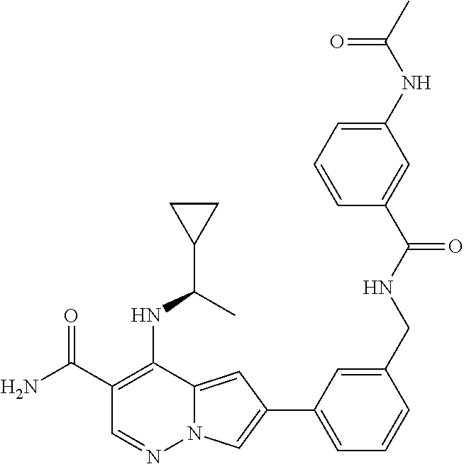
C1(C(N)=O)=C(NC(C2CC2)C)C2=CC(C3=CC=CC(CNC(=O)C4=CC(NC(C)=O)=CC=C4)=C3)=CN2N=C1
